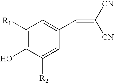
C1([R1])=C(O)C([R2])=CC(C=C([CN])[CN])=C1
